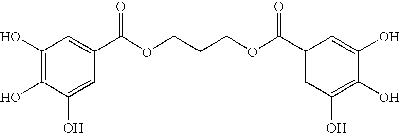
C1(O)=C(O)C(O)=CC(C(OCCCOC(=O)C2=CC(O)=C(O)C(O)=C2)=O)=C1
